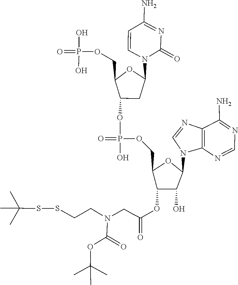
O(C(C)(C)C)C(N(CCC(=O)OC1C(COP(O)(OC2C(COP(O)(O)=O)OC(N3C(=O)N=C(N)C=C3)C2)=O)OC(N2C3=C(N=C2)C(N)=NC=N3)C1O)CCCCSSC(C)(C)C)=O
